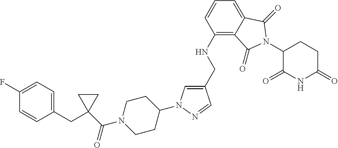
C1(CNC2=C3C(=CC=C2)C(=O)N(C2C(=O)NC(=O)CC2)C3=O)=CN(C2CCN(C(=O)C3(CC4=CC=C(F)C=C4)CC3)CC2)N=C1
